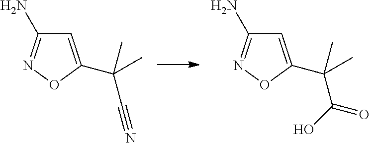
C1=C(C(C)(C#N)C)ON=C1N.C1=C(C(C)(C(O)=O)C)ON=C1N
